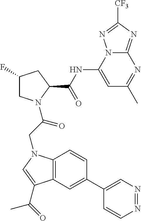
C12=C(C=C(C3=CN=NC=C3)C=C1)C(C(=O)C)=CN2CC(N1CC(F)CC1C(NC1=CC(C)=NC2=NC([CF3])=NN12)=O)=O
